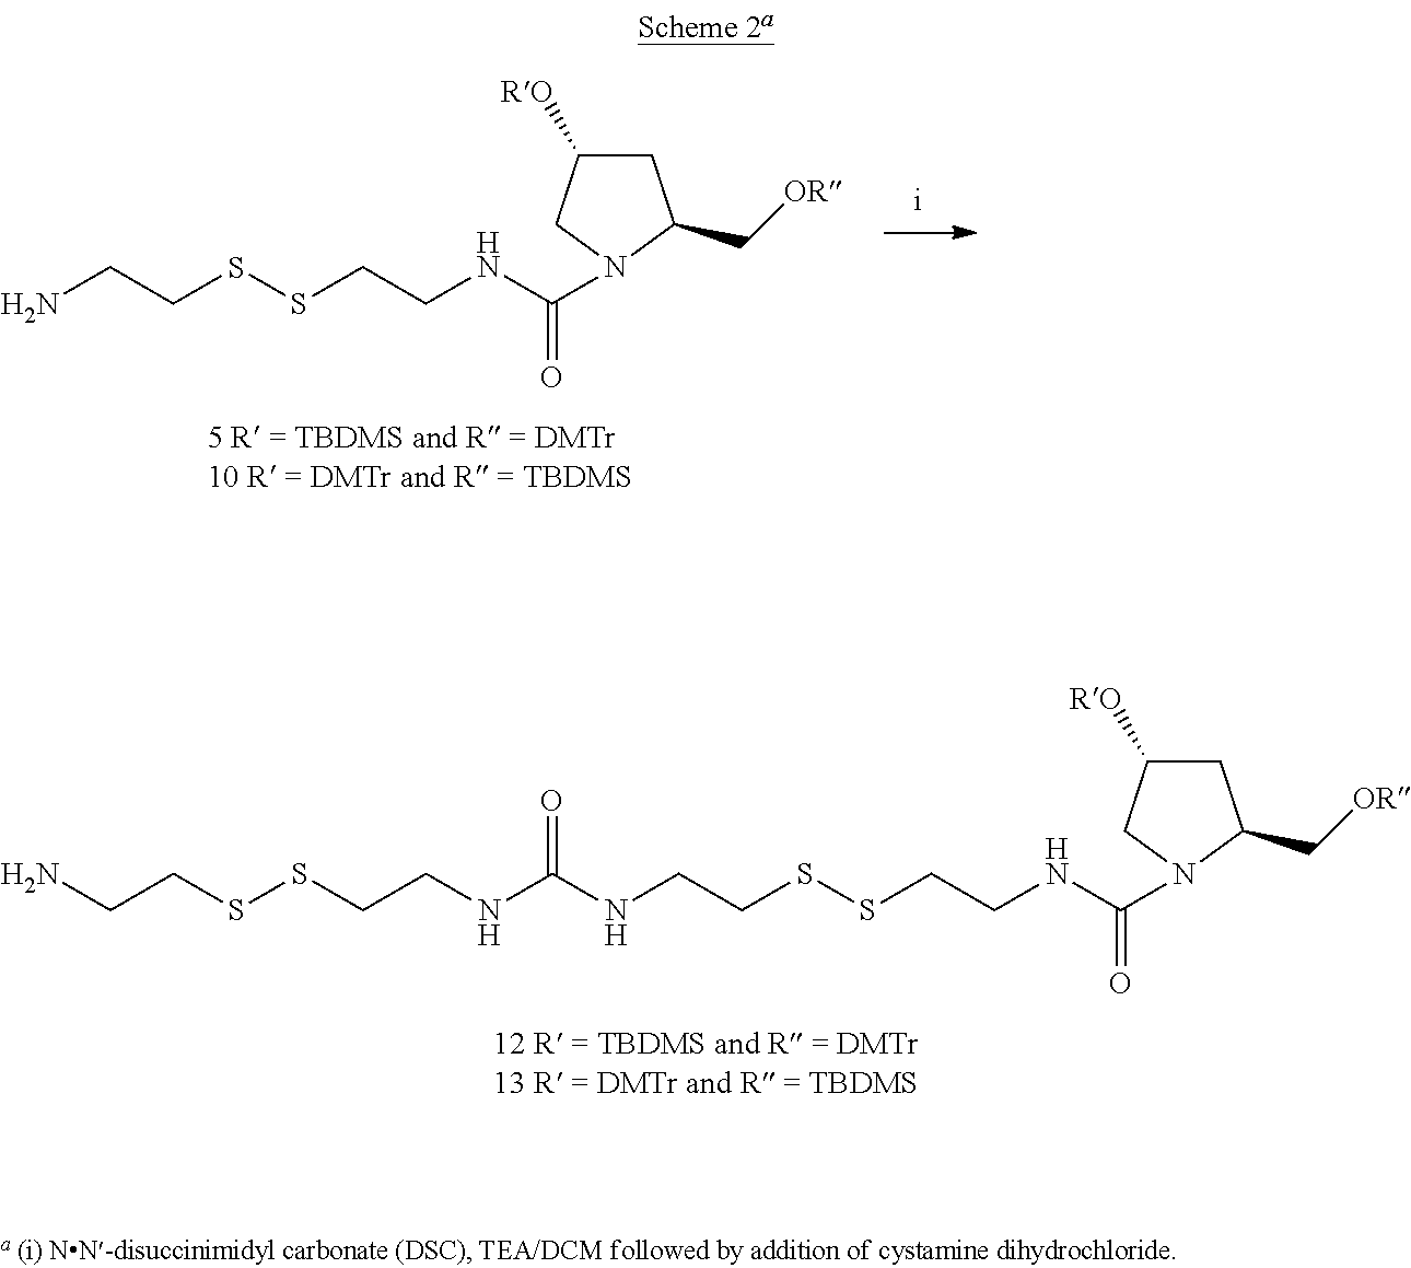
C1C([RO])CN(C(=O)NCCSSCCN)C1C[OR].C1C([RO])CN(C(=O)NCCSSCCNC(NCCSSCCN)=O)C1C[OR]
